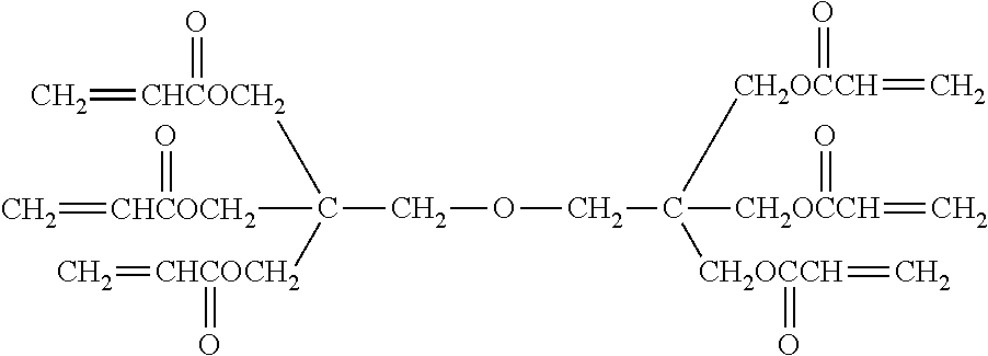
C=[CHCOCH2](=O)C([CHCOCH2](=C)=O)([CHCOCH2](=C)=O)COCC([CH2OCCH](=C)=O)([CH2OCCH](=C)=O)[CH2OCCH](=C)=O
